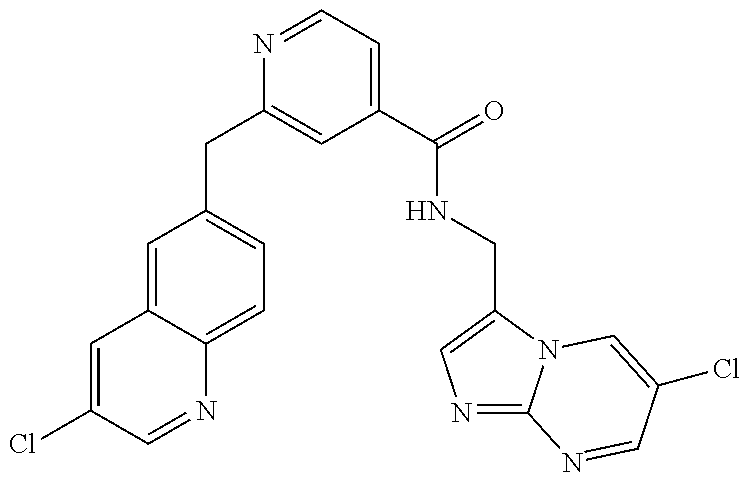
C1=C(Cl)C=NC2=CC=C(CC3=CC(C(NCC4=CN=C5N4C=C(Cl)C=N5)=O)=CC=N3)C=C12
